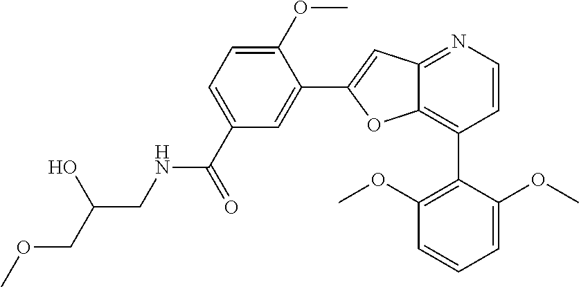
C1=CN=C2C(=C1C1=C(OC)C=CC=C1OC)OC(C1=CC(C(NCC(COC)O)=O)=CC=C1OC)=C2
